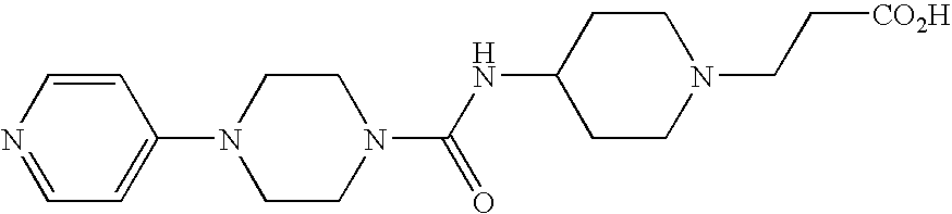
N1=CC=C(N2CCN(C(NC3CCN(CC[CO2H])CC3)=O)CC2)C=C1
